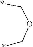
*COC*
